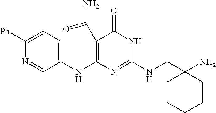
C1(C(N)=O)=C(NC2=CC=C([Ph])N=C2)N=C(NCC2(N)CCCCC2)NC1=O
